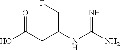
OC(=O)CC(CF)NC(=N)N
